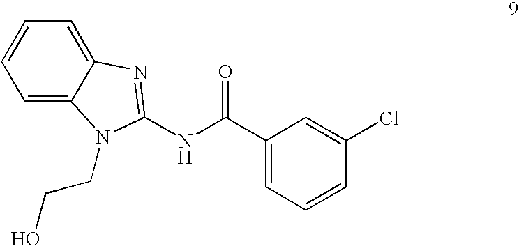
N(C(C1=CC=CC(Cl)=C1)=O)C1=NC2=CC=CC=C2N1CCO
